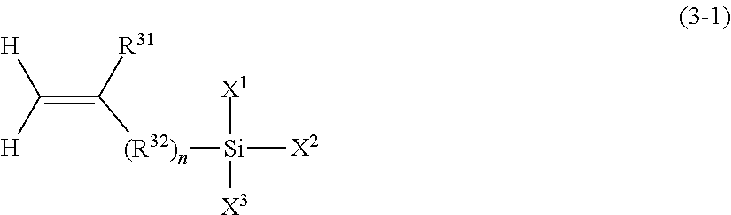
C(=C([R31])[(R32)n][Si]([X1])([X3])[X2])([H])[H]
